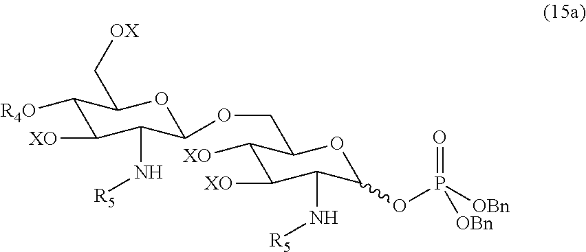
C1([R4O])C([XO])C(N[R5])C(OCC2C([XO])C([XO])C(N[R5])C(OP([OBn])(=O)[OBn])O2)OC1C[OX]
